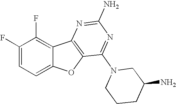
C12=CC=C(F)C(F)=C1C1=C(O2)C(N2CCCC(N)C2)=NC(N)=N1
